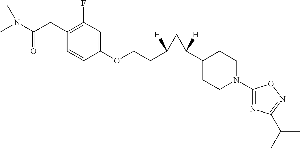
N(C(CC1=C(F)C=C(OCCC2([H])C(C3CCN(C4=NC(C(C)C)=NO4)CC3)([H])C2)C=C1)=O)(C)C
